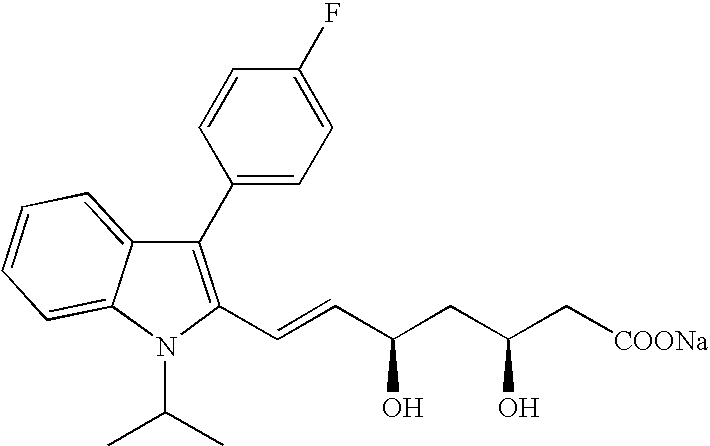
C1(C2=CC=C(F)C=C2)=C(C=CC(CC(C[COONa])O)O)N(C(C)C)C2=CC=CC=C12
